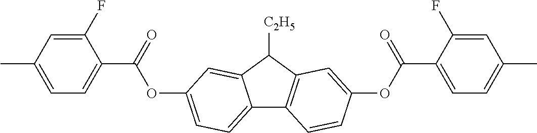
C12=CC=C(OC(C3=CC=C(C)C=C3F)=O)C=C1C([C2H5])C1=C2C=CC(OC(C2=CC=C(C)C=C2F)=O)=C1
